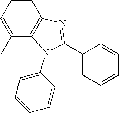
C1=CC=C(C)C2=C1N=C(C1=CC=CC=C1)N2C1=CC=CC=C1
